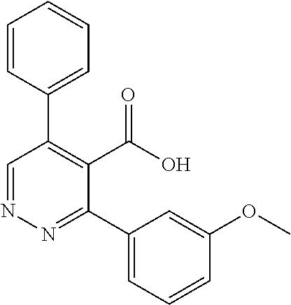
C1=CC(C2=C(C(=O)O)C(C3=CC=CC(OC)=C3)=NN=C2)=CC=C1
